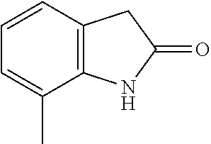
C12=C(NC(=O)C1)C(C)=CC=C2
